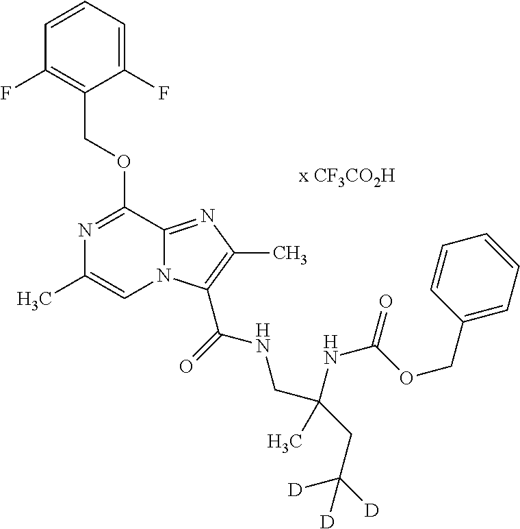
C1(F)=CC=CC(F)=C1COC1=NC(C)=CN2C1=NC(C)=C2C(NCC(NC(OCC1=CC=CC=C1)=O)(C)CC([D])([D])[D])=O
